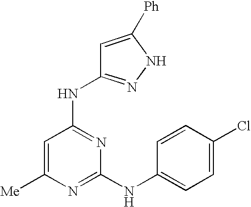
N(C1=NC(NC2=CC=C(Cl)C=C2)=NC([Me])=C1)C1=NNC([Ph])=C1
